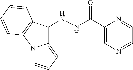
C12=CC=CN1C1=C(C2NNC(C2=CN=CC=N2)=O)C=CC=C1
